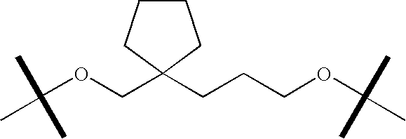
C(OCC1(CCCOC(C)(C)C)CCCC1)(C)(C)C
